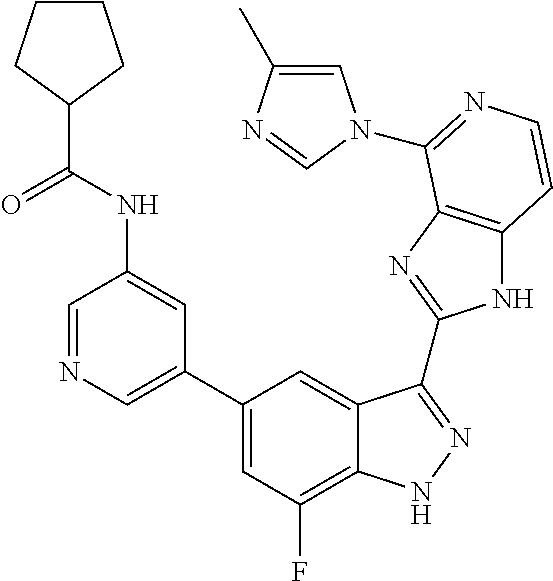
C1=C(C2=CC(F)=C3C(=C2)C(C2=NC4=C(N2)C=CN=C4N2C=C(C)N=C2)=NN3)C=C(NC(C2CCCC2)=O)C=N1
